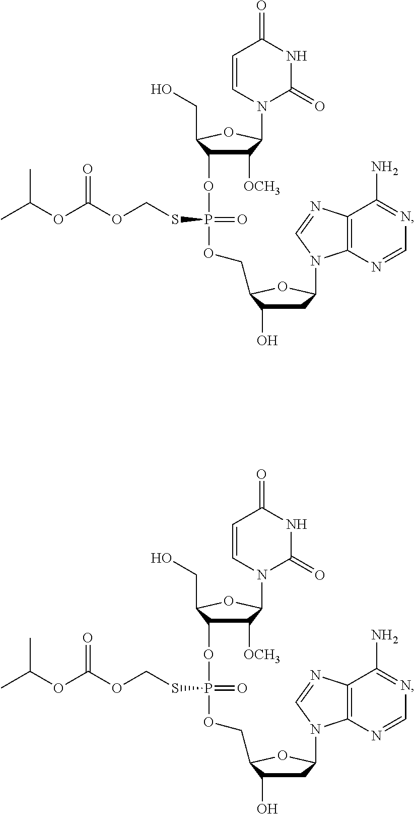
C1([OCH3])C(OP(SCOC(OC(C)C)=O)(=O)OCC2C(O)CC(N3C4=C(C(N)=NC=N4)N=C3)O2)C(CO)OC1N1C(=O)NC(=O)C=C1.C1([OCH3])C(OP(SCOC(OC(C)C)=O)(=O)OCC2C(O)CC(N3C4=C(C(N)=NC=N4)N=C3)O2)C(CO)OC1N1C(=O)NC(=O)C=C1
